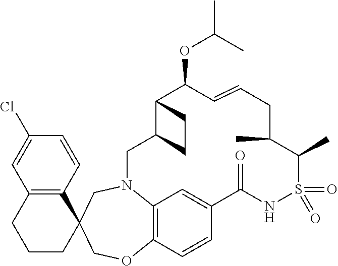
C12=C(C=CC(Cl)=C1)C1(CCC2)COC2=C3C=C(C=C2)C(=O)NS(=O)(=O)C(C)C(C)CC=CC(OC(C)C)C2C(CN3C1)CC2
